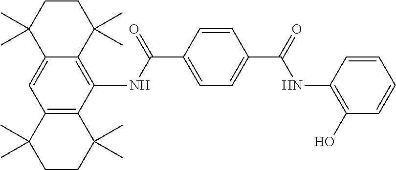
C12=C(C(NC(C3=CC=C(C(=O)NC4=C(O)C=CC=C4)C=C3)=O)=C3C(=C1)C(C)(C)CCC3(C)C)C(C)(C)CCC2(C)C
